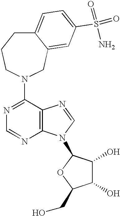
C1(N2CCCC3=CC=C(S(N)(=O)=O)C=C3C2)=NC=NC2=C1N=CN2C1C(O)C(O)C(CO)O1
